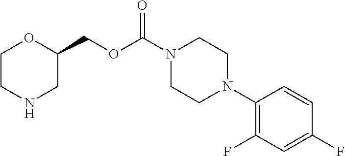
C1CNCC(COC(N2CCN(C3=C(F)C=C(F)C=C3)CC2)=O)O1
